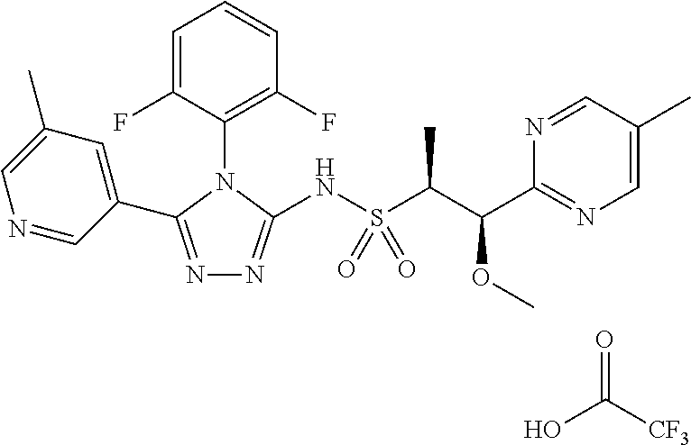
N1=C(C2=CC(C)=CN=C2)N(C2=C(F)C=CC=C2F)C(NS(C(C(C2=NC=C(C)C=N2)OC)C)(=O)=O)=N1.O=C([CF3])O
